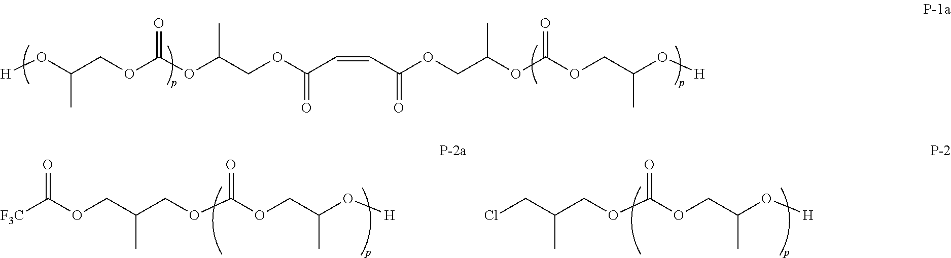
[H]OC(COC(=O)OC(COC(C=CC(OCC(OC(OCC(O[H])C)=O)C)=O)=O)C)C.[F3C]C(OCC(COC(OCC(O[H])C)=O)C)=O.ClCC(COC(OCC(O[H])C)=O)C
